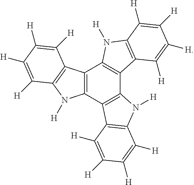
C12=C(C3=C(C4=C1N([H])C1=C4C([H])=C([H])C([H])=C1[H])N([H])C1=C3C([H])=C([H])C([H])=C1[H])N([H])C1=C2C([H])=C([H])C([H])=C1[H]
